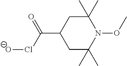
C1C(C)(C)N(OC)C(C)(C)CC1C(Cl[O-])=O
